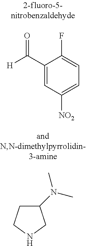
[H]C(C1=CC([NO2])=CC=C1F)=O.C1(N(C)C)CCNC1
